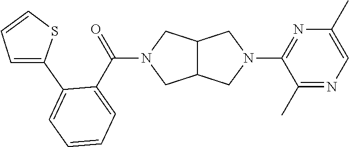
C12C(CN(C3=NC(C)=CN=C3C)C1)CN(C(C1=CC=CC=C1C1=CC=CS1)=O)C2
